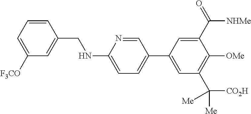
C1=CC(CNC2=CC=C(C3=CC(C([CO2H])([Me])[Me])=C([OMe])C(C([NHMe])=O)=C3)C=N2)=CC([F3CO])=C1
